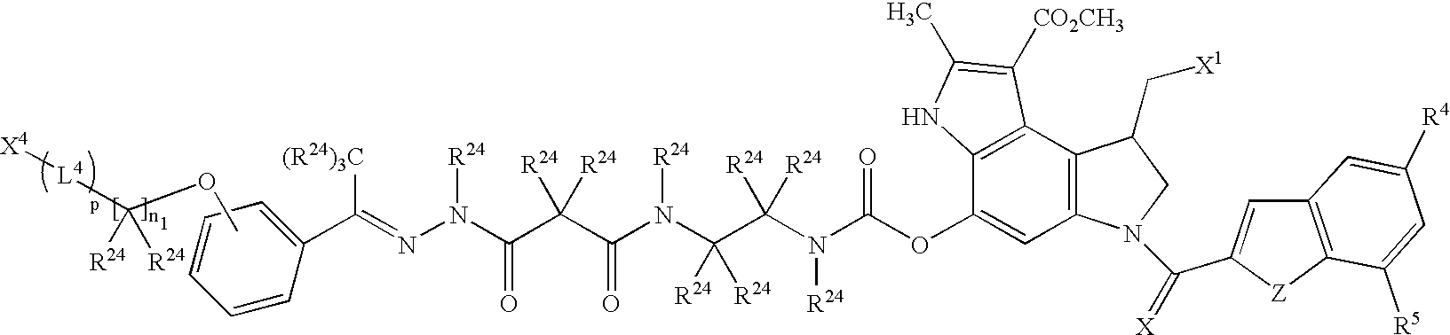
[X4][L4]C([R24])([R24])OC.C1=C(C(=NN(C(C(C(=O)N(C(C(N(C(OC2=CC3=C(C4=C2NC(C)=C4[CO2CH3])C(C[X1])CN3C(=[X])C2=CC3=C(C([R5])=CC([R4])=C3)[Z]2)=O)[R24])([R24])[R24])([R24])[R24])[R24])([R24])[R24])=O)[R24])[(R24)3C])C=CC=C1
